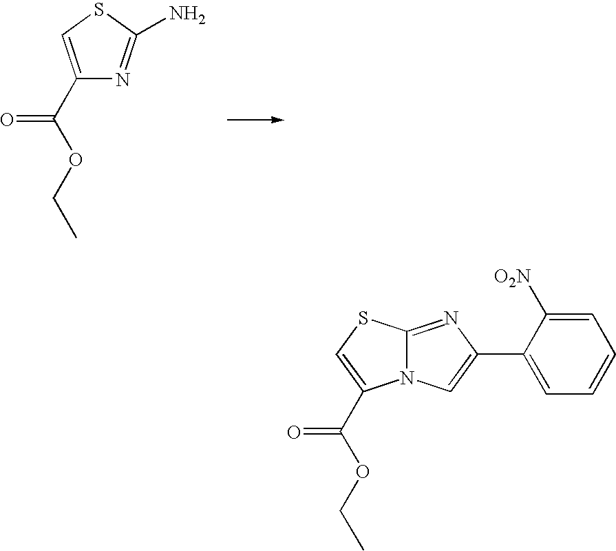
C1(C(=O)OCC)=CSC(N)=N1.N12C(=NC(C3=CC=CC=C3[O2N])=C1)SC=C2C(=O)OCC
